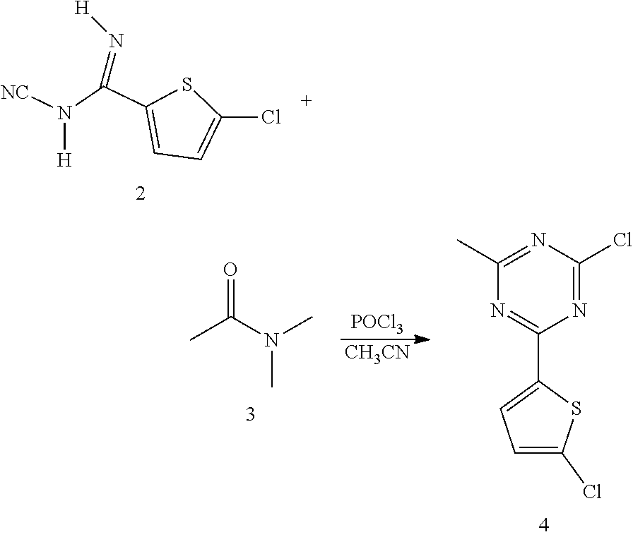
C1(C(N([NC])[H])=N[H])=CC=C(Cl)S1.CC(N(C)C)=O.[POCl3].[CH3CN].N1=C(C)N=C(C2=CC=C(Cl)S2)N=C1Cl
